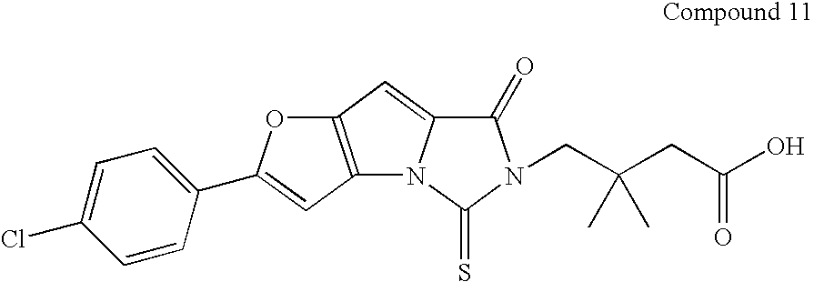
C12=C(C=C(C3=CC=C(Cl)C=C3)O1)N1C(=C2)C(=O)N(CC(CC(O)=O)(C)C)C1=S
